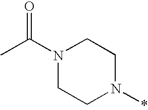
N1(*)CCN(C(C)=O)CC1
